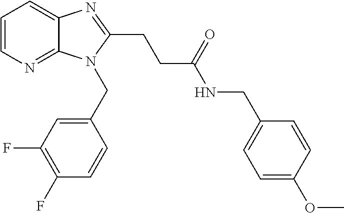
C1=CN=C2C(=C1)N=C(CCC(NCC1=CC=C(OC)C=C1)=O)N2CC1=CC(F)=C(F)C=C1
